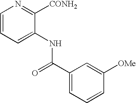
C1=C(NC(C2=CC=CC([OMe])=C2)=O)C([CONH2])=NC=C1
